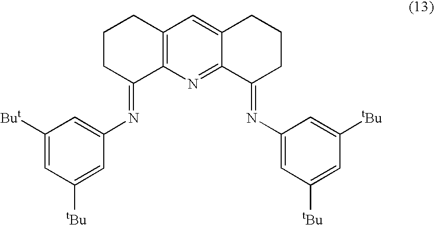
C12=C(N=C3C(=C1)CCCC3=NC1=CC([tBu])=CC([tBu])=C1)C(=NC1=CC([But])=CC([tBu])=C1)CCC2
